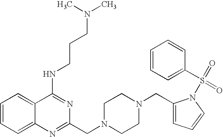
C1=CC=C2C(=C1)C(NCCCN(C)C)=NC(CN1CCN(CC3=CC=CN3S(C3=CC=CC=C3)(=O)=O)CC1)=N2
